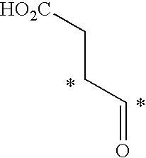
C(=O)CC[HO2C]
